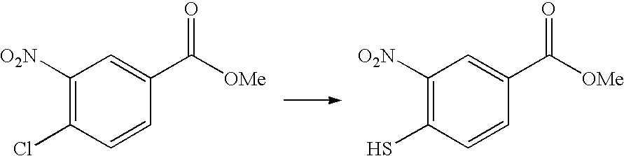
C1([O2N])=C(Cl)C=CC(C([OMe])=O)=C1.C1([O2N])=C(S)C=CC(C([OMe])=O)=C1
